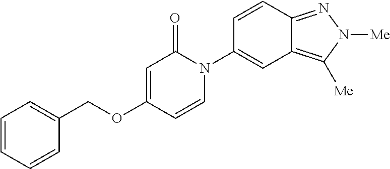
C1=CC=CC(COC2=CC(=O)N(C3=CC4=C([Me])N([Me])N=C4C=C3)C=C2)=C1
